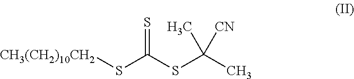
[CH3(CH2)10CH2]SC(SC(C)(C)[CN])=S
